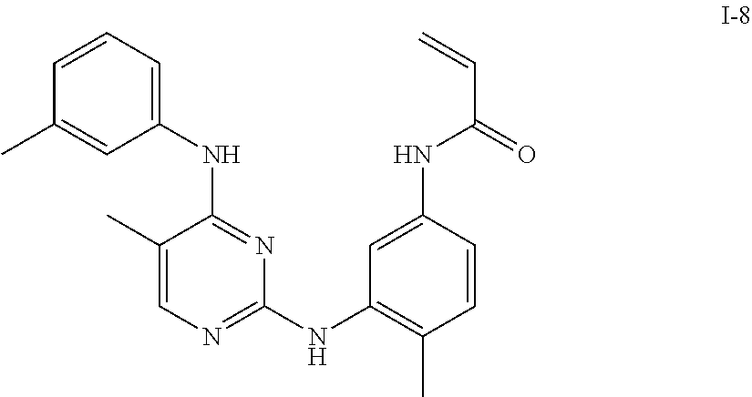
C1(C)=CN=C(NC2=C(C)C=CC(NC(C=C)=O)=C2)N=C1NC1=CC=CC(C)=C1
